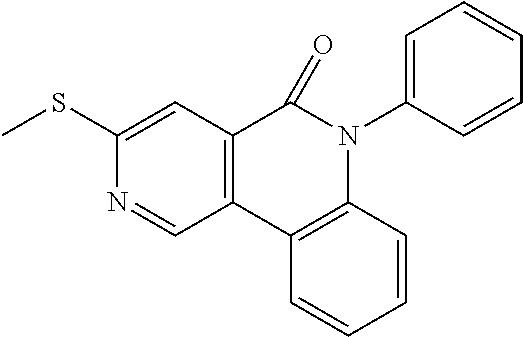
C12=C(C3=C(N(C4=CC=CC=C4)C1=O)C=CC=C3)C=NC(SC)=C2
